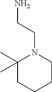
NCCN1C(C)(C)CCCC1
